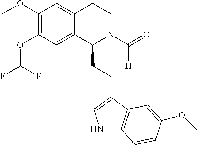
COC1=C(OC(F)F)C=C2C(=C1)CCN(C(=O)[H])C2CCC1=CNC2=C1C=C(OC)C=C2
